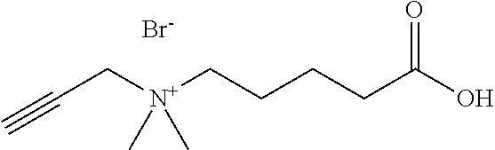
C#CC[N+](CCCCC(O)=O)(C)C.[Br-]
